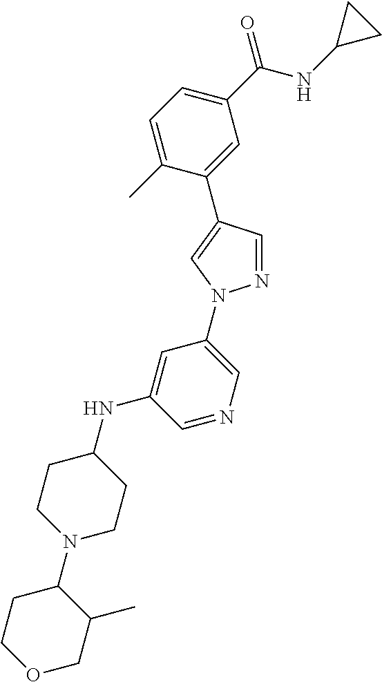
C1=C(C)C(C2=CN(C3=CN=CC(NC4CCN(C5CCOCC5C)CC4)=C3)N=C2)=CC(C(NC2CC2)=O)=C1
